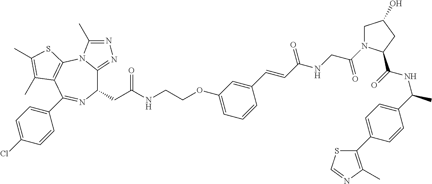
C1(CC(=O)NCCOC2=CC=CC(C=CC(NCC(=O)N3CC(O)CC3C(=O)NC(C)C3=CC=C(C4=C(C)N=CS4)C=C3)=O)=C2)C2=NN=C(C)N2C2=C(C(C3=CC=C(Cl)C=C3)=N1)C(C)=C(C)S2
